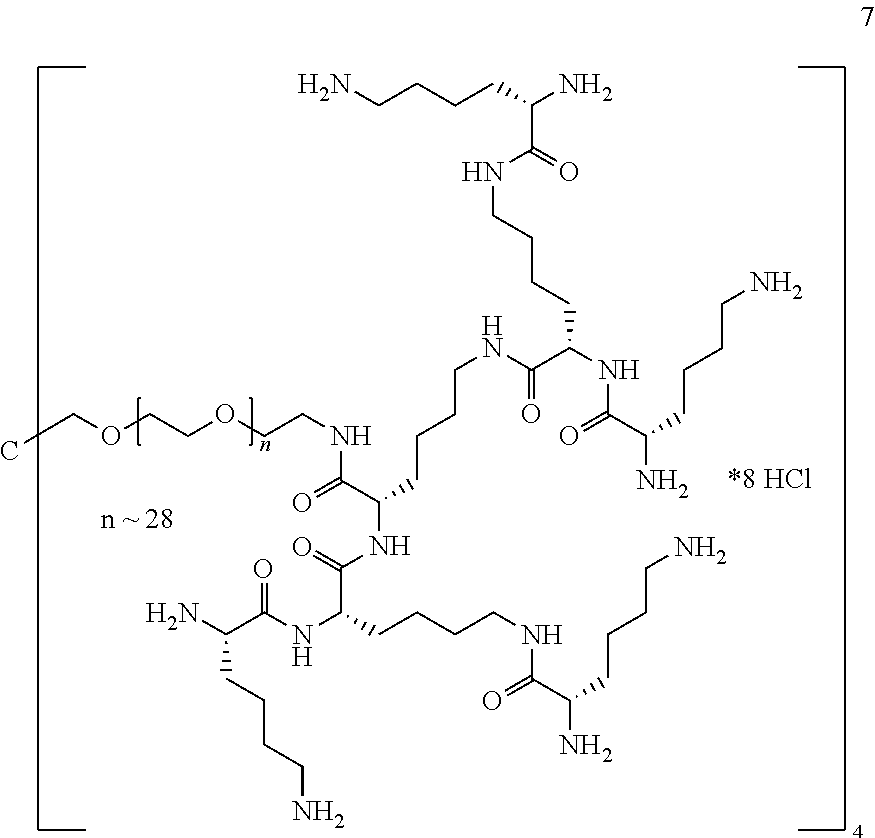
CCOCCOCCNC(=O)C(NC(C(CCCCNC(C(CCCCN)N)=O)NC(C(N)CCCCN)=O)=O)CCCCNC(C(NC(=O)C(CCCCN)N)CCCCNC(C(CCCCN)N)=O)=O
